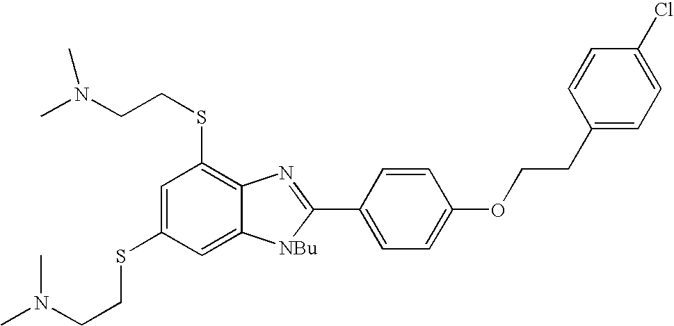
C1=C(SCCN(C)C)C=C2C(=C1SCCN(C)C)N=C(C1=CC=C(OCCC3=CC=C(Cl)C=C3)C=C1)[NBu]2
